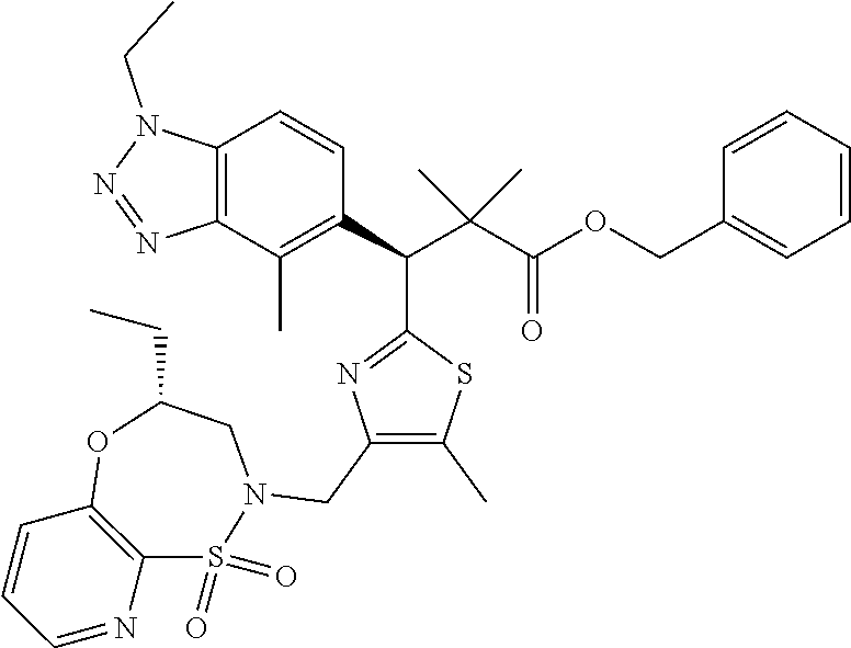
C12=C(C(C)=C(C(C(C(OCC3=CC=CC=C3)=O)(C)C)C3=NC(CN4CC(CC)OC5=C(S4(=O)=O)N=CC=C5)=C(C)S3)C=C1)N=NN2CC
